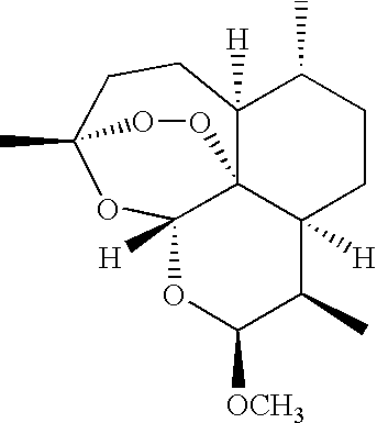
O1C2(C)CCC3([H])C4(C([H])(CCC3C)C(C)C([OCH3])OC14[H])OO2
